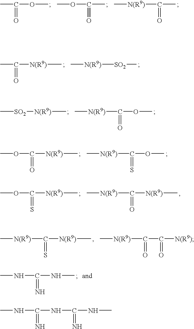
CC(OC)=O.COC(C)=O.C[N(R9)]C(C)=O.C([N(R9)]C)(C)=O.[N(R9)](C)[SO2]C.[SO2](C)[N(R9)]C.[N(R9)](C)C(OC)=O.C([N(R9)]C)(OC)=O.[N(R9)](C)C(OC)=S.C([N(R9)]C)(OC)=S.[N(R9)](C)C([N(R9)]C)=O.C[N(R9)]C([N(R9)]C)=S.C[N(R9)]C(C([N(R9)])=O)=O.CNC(NC)=N.CNC(NC(NC)=N)=N
